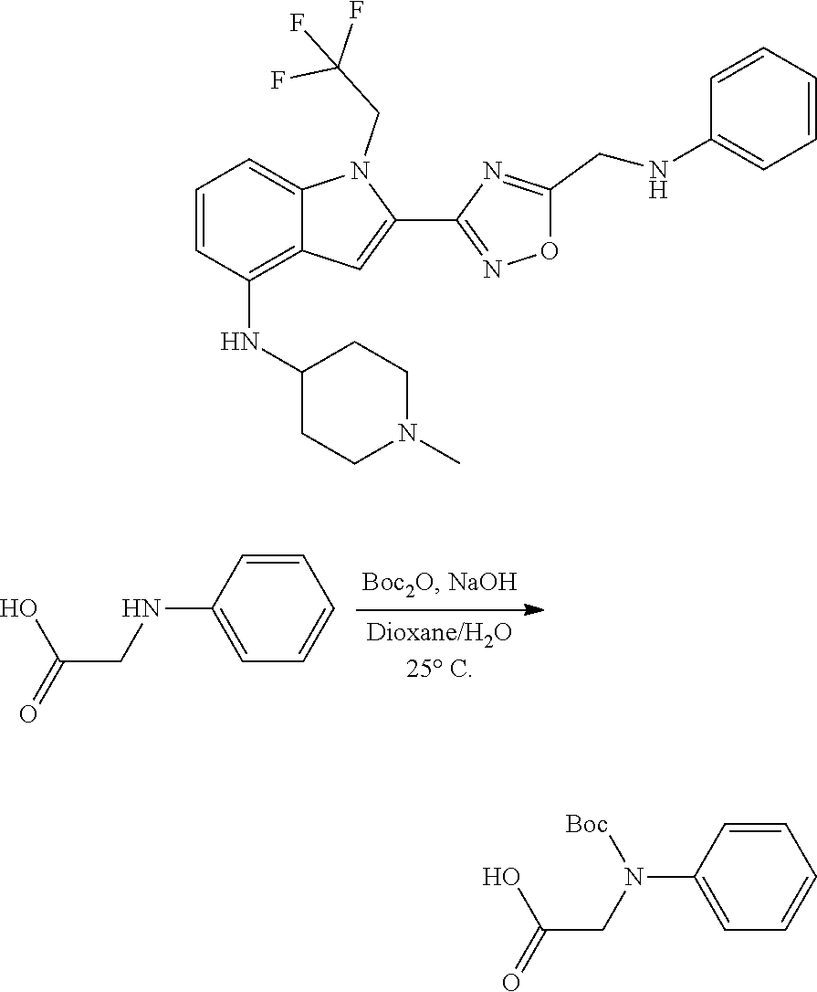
C1=CC(NCC(=O)O)=CC=C1.C1=CC(NC2CCN(C)CC2)=C2C(=C1)N(CC(F)(F)F)C(C1=NOC(CNC3=CC=CC=C3)=N1)=C2.C1=CC(N(CC(=O)O)[Boc])=CC=C1
